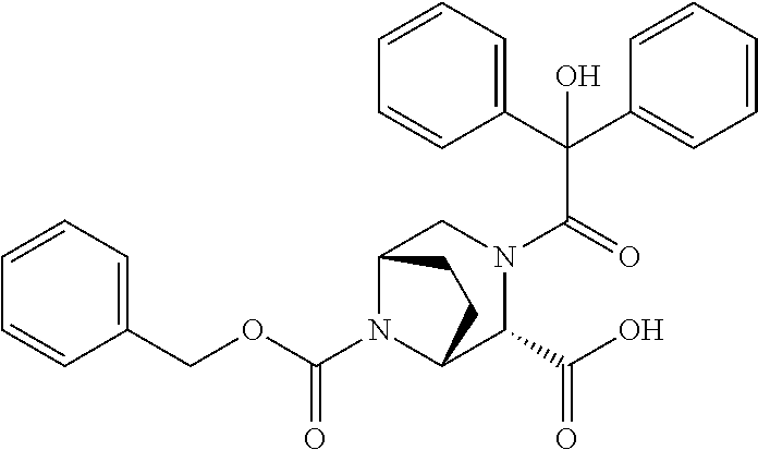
C(N1C2C(C(O)=O)N(C(C(C3=CC=CC=C3)(C3=CC=CC=C3)O)=O)CC1CC2)(OCC1=CC=CC=C1)=O
